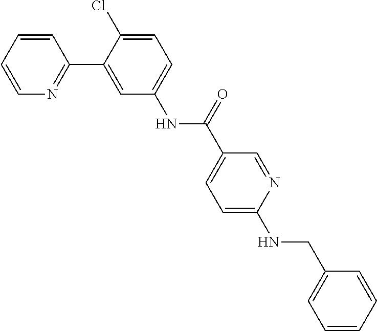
C1(C2=CC(NC(C3=CC=C(NCC4=CC=CC=C4)N=C3)=O)=CC=C2Cl)=NC=CC=C1
